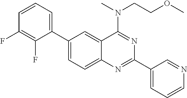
C1(C2=CC=CC(F)=C2F)=CC=C2C(=C1)C(N(CCOC)C)=NC(C1=CC=CN=C1)=N2
